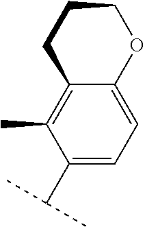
C1(C(C)C)=CC=C2C(=C1C)CCCO2
